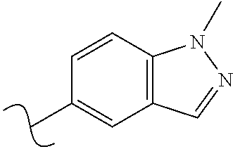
CC1=CC2=C(C=C1)N(C)N=C2
